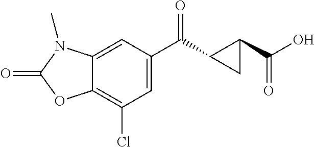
C1=C(C(C2CC2C(O)=O)=O)C=C2C(=C1Cl)OC(=O)N2C
